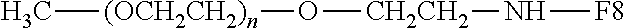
C[(OCH2CH2)n]O[CH2CH2]N[F8]
